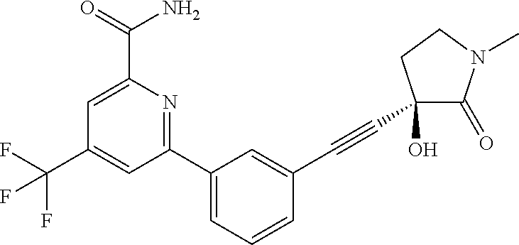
C1=C(C(=O)N)N=C(C2=CC=CC(C#CC3(O)C(=O)N(C)CC3)=C2)C=C1C(F)(F)F
